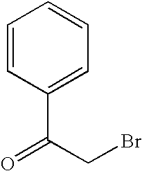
C1=CC(C(CBr)=O)=CC=C1
